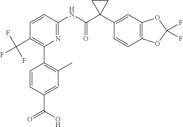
C1=CC(NC(C2(C3=CC4=C(C=C3)OC(F)(F)O4)CC2)=O)=NC(C2=C(C)C=C(C(O)=O)C=C2)=C1C(F)(F)F
